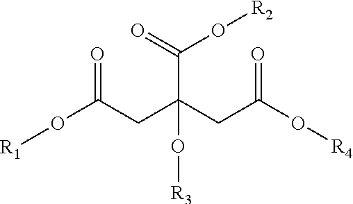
O(C(CC(CC(O[R4])=O)(O[R3])C(=O)O[R2])=O)[R1]
